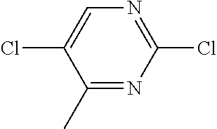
C1(Cl)=NC=C(Cl)C(C)=N1
